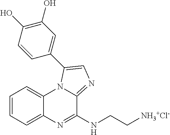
C1=CC=C2C(=C1)N1C(=NC=C1C1=CC(O)=C(O)C=C1)C(NCC[NH3+Cl-])=N2
